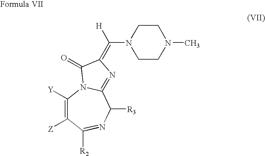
C1([Y])=C([Z])C([R2])=NC([R3])C2=NC(=C([H])N3CCN(C)CC3)C(=O)N12
